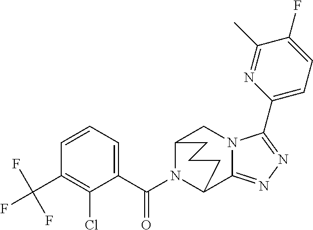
C1=CC=C(C(N2C3C4=NN=C(C5=CC=C(F)C(C)=N5)N4CC2CCC3)=O)C(Cl)=C1C(F)(F)F
